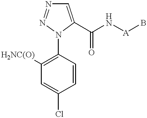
C1=C(C(N[A]B)=O)N(C2=C([H2NC(O)])C=C(Cl)C=C2)N=N1
